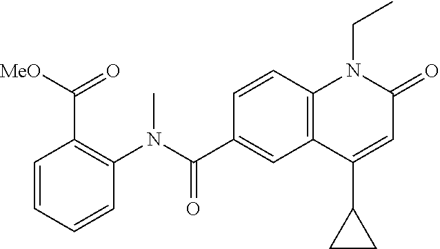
C1(N(C(C2=CC3=C(C=C2)N(CC)C(=O)C=C3C2CC2)=O)C)=C(C(=O)[MeO])C=CC=C1
